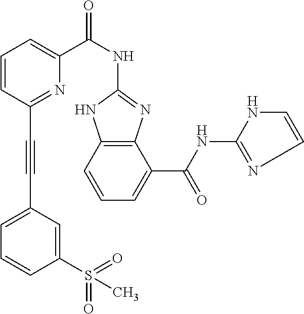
C12=C(C=CC=C1C(NC1=NC=CN1)=O)NC(NC(C1=CC=CC(C#CC3=CC=CC(S(=O)(=O)C)=C3)=N1)=O)=N2
